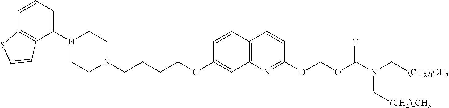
C1(N2CCN(CCCCOC3=CC4=C(C=C3)C=CC(OCOC(N(C[(CH2)4CH3])C[(CH2)4CH3])=O)=N4)CC2)=CC=CC2=C1C=CS2
